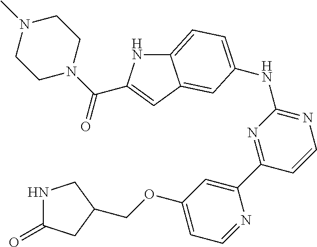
C12=CC=C(NC3=NC=CC(C4=CC(OCC5CC(=O)NC5)=CC=N4)=N3)C=C1C=C(C(N1CCN(C)CC1)=O)N2
